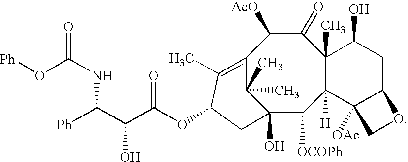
C12(O)C([OCOPh])C3([H])C(C)(C(=O)C([AcO])C(=C(C)C(OC(C(C([Ph])NC(O[Ph])=O)O)=O)C1)C2(C)C)C(O)CC1C3([OAc])CO1
